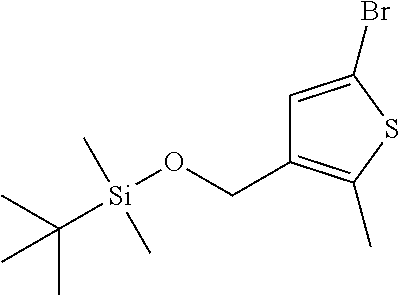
C1=C(Br)SC(C)=C1CO[Si](C(C)(C)C)(C)C
